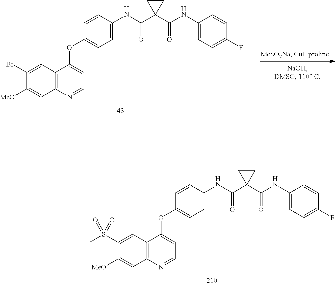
C1=CC(NC(=O)C2(C(=O)NC3=CC=C(F)C=C3)CC2)=CC=C1OC1=CC=NC2=C1C=C(S(C)(=O)=O)C([MeO])=C2.C1=CC(NC(=O)C2(C(=O)NC3=CC=C(F)C=C3)CC2)=CC=C1OC1=CC=NC2=C1C=C(Br)C([MeO])=C2
